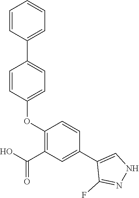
C1=CC(OC2=C(C(O)=O)C=C(C3=CNN=C3F)C=C2)=CC=C1C1=CC=CC=C1
